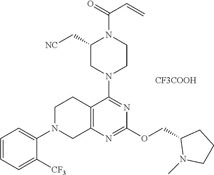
C12=C(N=C(OCC3N(C)CCC3)N=C1N1CCN(C(=O)C=C)C(C[NC])C1)CN(C1=CC=CC=C1[CF3])CC2.[CF3COOH]
